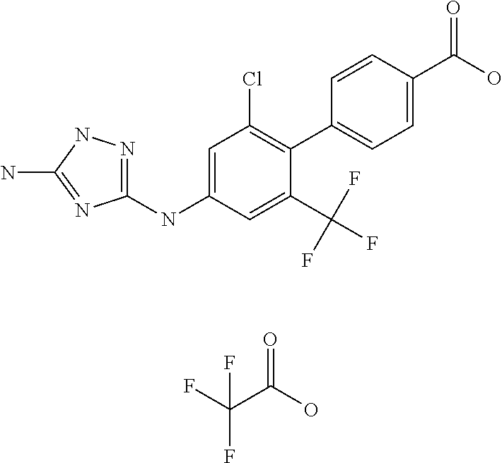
C1(NC2=CC(Cl)=C(C3=CC=C(C(O)=O)C=C3)C(C(F)(F)F)=C2)=NNC(N)=N1.FC(C(O)=O)(F)F
